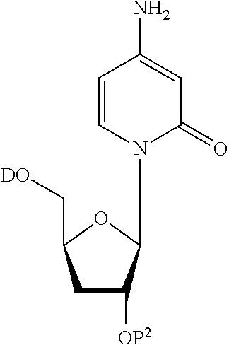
C1(=O)C=C(N)C=CN1C1C([OP2])CC(C[DO])O1
